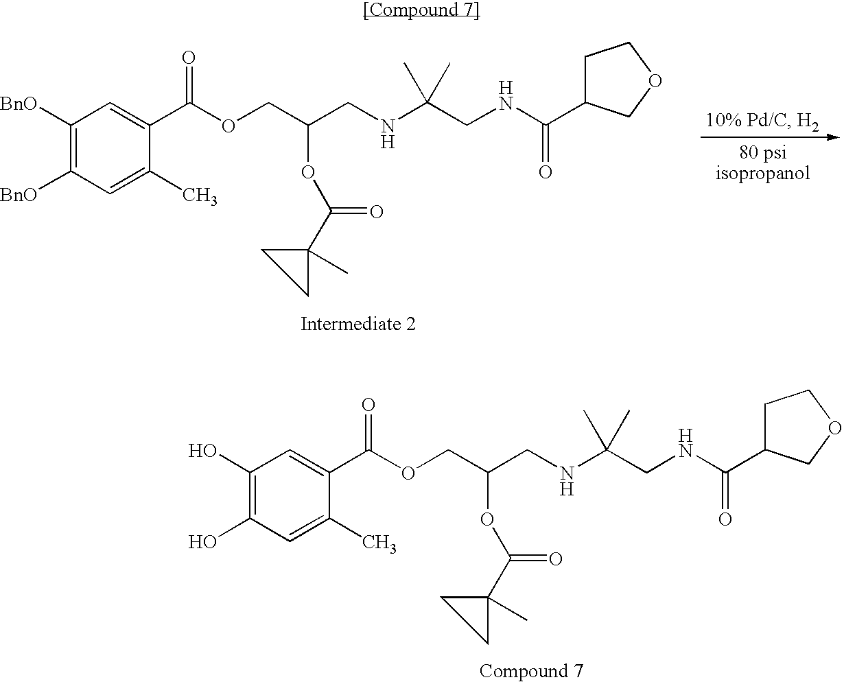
C1(O)=C(O)C=C(C)C(C(OCC(CNC(CNC(=O)C2CCOC2)(C)C)OC(=O)C2(C)CC2)=O)=C1.C1([BnO])=C([BnO])C=C(C)C(C(OCC(CNC(CNC(=O)C2CCOC2)(C)C)OC(=O)C2(C)CC2)=O)=C1
